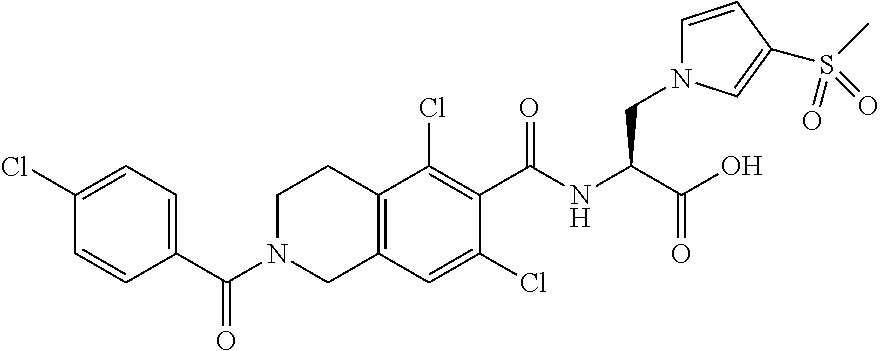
C12=C(C=C(Cl)C(C(NC(C(O)=O)CN3C=CC(S(C)(=O)=O)=C3)=O)=C1Cl)CN(C(C1=CC=C(Cl)C=C1)=O)CC2
